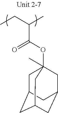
O=C(OC12(C)CC3CC(CC(C1)C3)C2)C(CC)C
